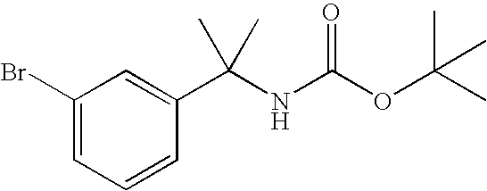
C1(Br)=CC=CC(C(NC(OC(C)(C)C)=O)(C)C)=C1
